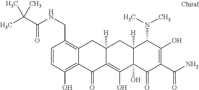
C12([H])C(O)(C(=O)C(C(N)=O)=C(O)C1N(C)C)C(O)=C1C([H])(C2)CC2=C(CNC(C(C)(C)C)=O)C=CC(O)=C2C1=O
